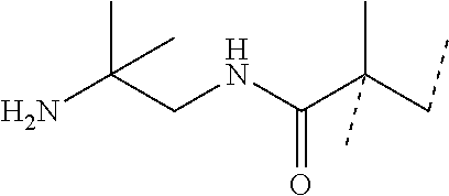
NC(CNC(C(CC)(C)C)=O)(C)C
